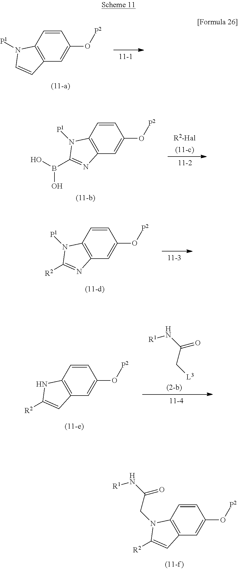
C1(O[P2])=CC2=C(C=C1)N(CC(N[R1])=O)C([R2])=C2.O(C1=CC2=C(C=C1)N([P1])C=C2)[P2].O(C1=CC2=C(C=C1)N([P1])C(B(O)O)=N2)[P2].O(C1=CC2=C(C=C1)N([P1])C([R2])=N2)[P2].O(C1=CC2=C(C=C1)NC([R2])=C2)[P2].[R1]NC(=O)C[L3]
